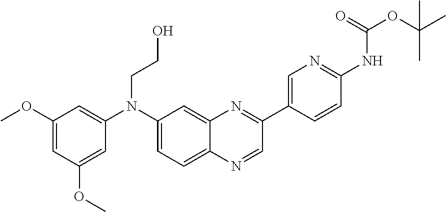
C1(OC)=CC(OC)=CC(N(C2=CC=C3C(=C2)N=C(C2=CN=C(NC(OC(C)(C)C)=O)C=C2)C=N3)CCO)=C1
